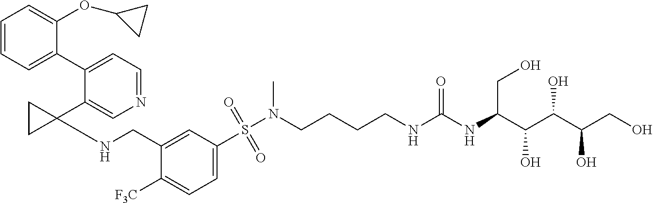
C1=CC=C(C2=CC=NC=C2C2(NCC3=CC(S(N(CCCCNC(NC(C(C(C(CO)O)O)O)CO)=O)C)(=O)=O)=CC=C3[F3C])CC2)C(OC2CC2)=C1
